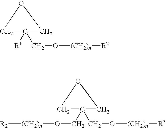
C1(CO[(CH2)n][R2])([R1])COC1.C1(CO[(CH2)n][R3])(CO[(CH2)n][R2])COC1
